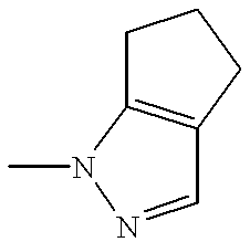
C1=NN(C)C2=C1CCC2
